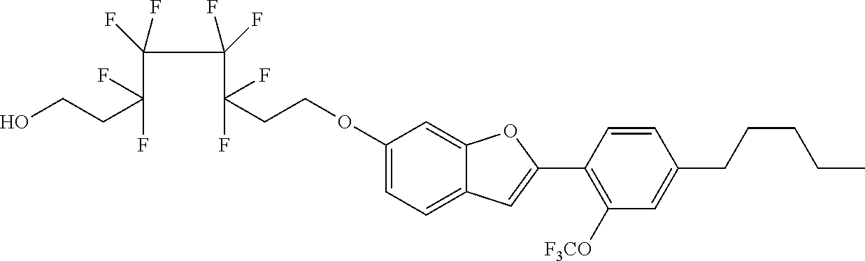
C1(OCCC(C(C(C(CCO)(F)F)(F)F)(F)F)(F)F)=CC=C2C(=C1)OC(C1=C([F3CO])C=C(CCCCC)C=C1)=C2
